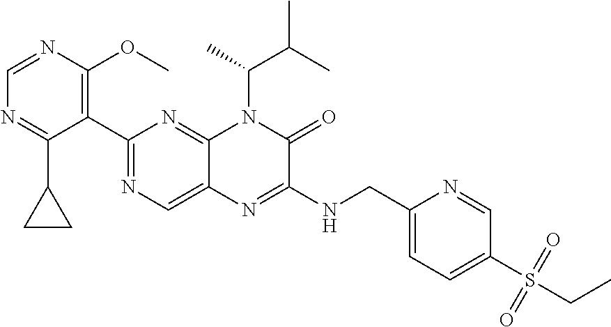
C1(C2=NC=C3C(=N2)N(C(C(C)C)C)C(=O)C(NCC2=CC=C(S(CC)(=O)=O)C=N2)=N3)=C(OC)N=CN=C1C1CC1
